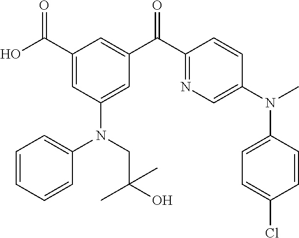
C1(C(O)=O)=CC(N(C2=CC=CC=C2)CC(O)(C)C)=CC(C(C2=NC=C(N(C)C3=CC=C(Cl)C=C3)C=C2)=O)=C1
